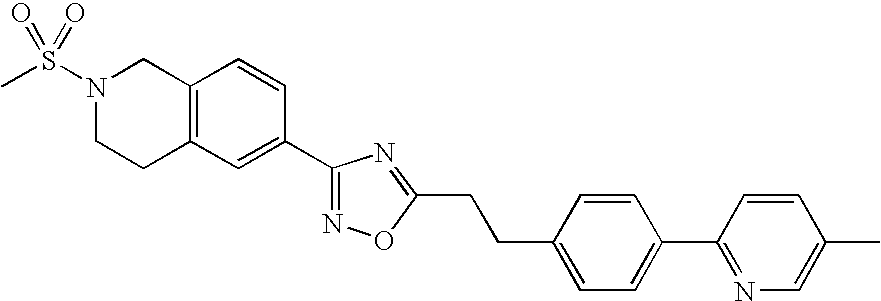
C12=C(C=C(C3=NOC(CCC4=CC=C(C5=NC=C(C)C=C5)C=C4)=N3)C=C1)CCN(S(C)(=O)=O)C2
